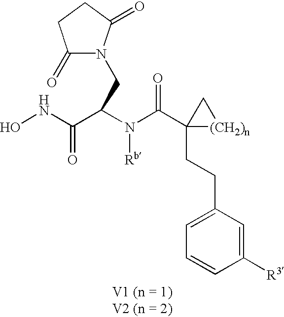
C1(CCC2(C(N(C(C(NO)=O)CN3C(=O)CCC3=O)[Rb])=O)[(CH2)n]C2)=CC=CC([R3])=C1
